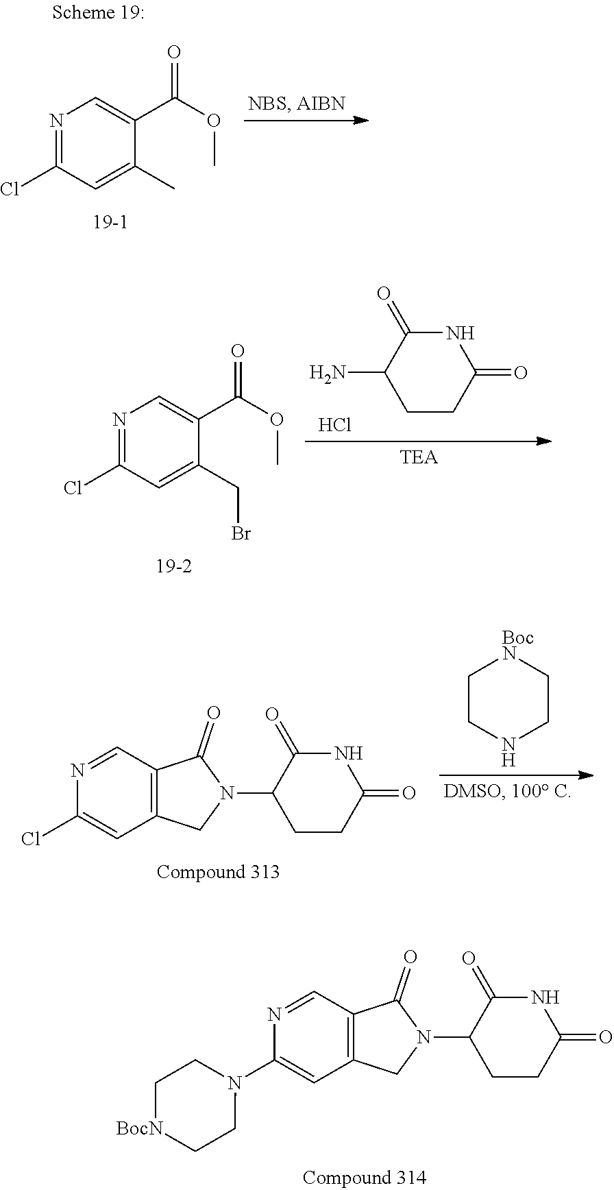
N1=CC2=C(C=C1N1CC[BocN]CC1)CN(C1CCC(=O)NC1=O)C2=O.N1=C(Cl)C=C(C)C(C(OC)=O)=C1.N1=C(Cl)C=C(CBr)C(C(OC)=O)=C1.NC1CCC(=O)NC1=O.Cl.C1CNCC[BocN]1.N1=CC2=C(C=C1Cl)CN(C1CCC(=O)NC1=O)C2=O
